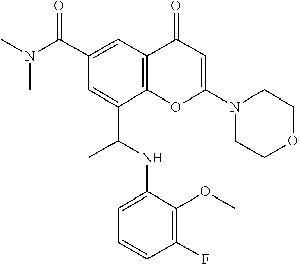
C12=C(C=C(C(N(C)C)=O)C=C1C(NC1=CC=CC(F)=C1OC)C)C(=O)C=C(N1CCOCC1)O2
